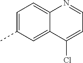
C12=CC=C(C)C=C1C(Cl)=CC=N2
